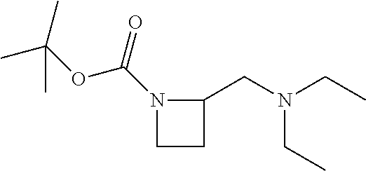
N1(C(OC(C)(C)C)=O)CCC1CN(CC)CC
